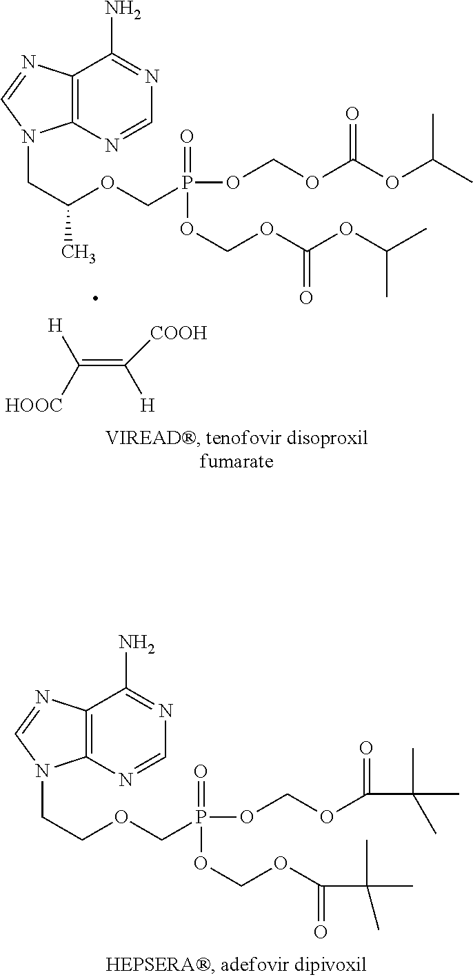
C12=C(N=CN=C1N)N(CCOCP(=O)(OCOC(=O)C(C)(C)C)OCOC(=O)C(C)(C)C)C=N2.C12=C(N=CN=C1N)N(CC(C)OCP(=O)(OCOC(OC(C)C)=O)OCOC(=O)OC(C)C)C=N2.C(=C([COOH])[H])([HOOC])[H]
